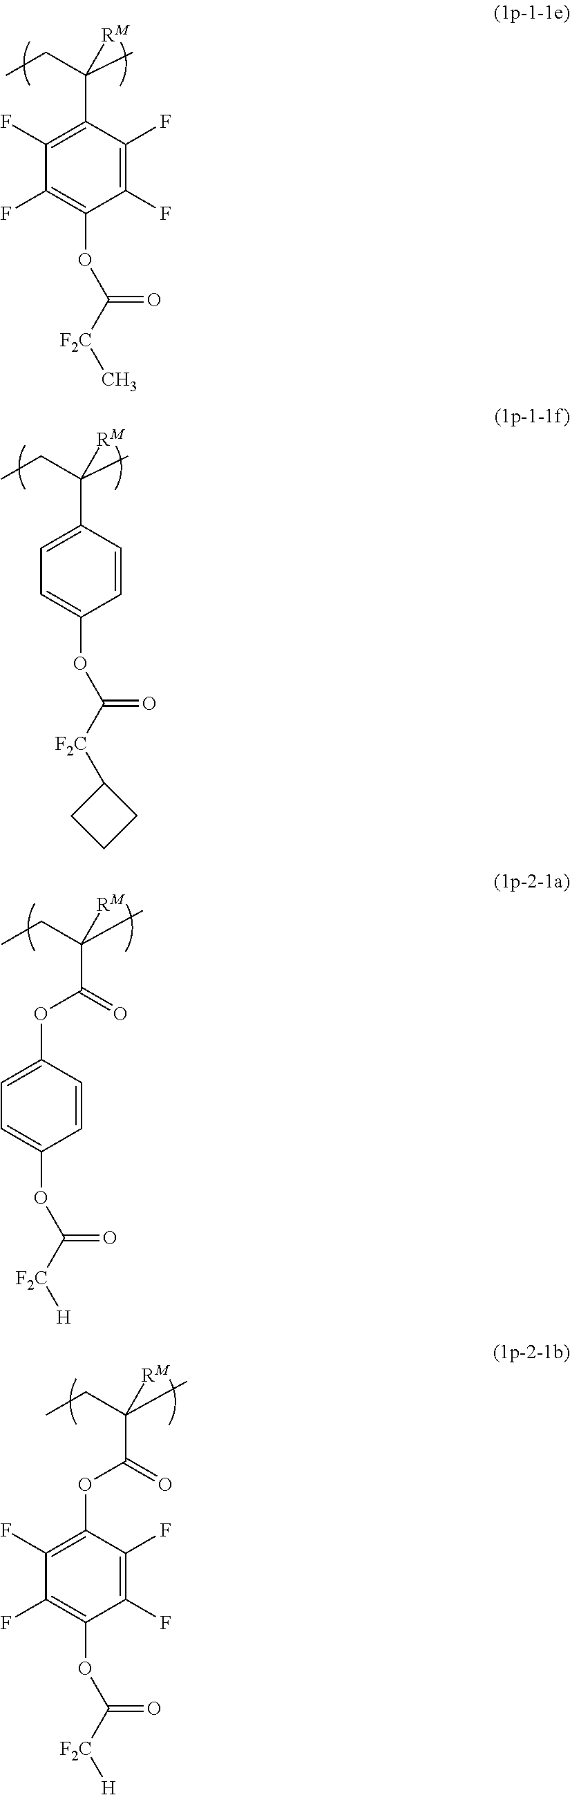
C1(C(CC)(C)[RM])=C(F)C(F)=C(OC([F2C]C)=O)C(F)=C1F.C1(C(CC)(C)[RM])=CC=C(OC([F2C]C2CCC2)=O)C=C1.C1(OC(=O)C(C)(CC)[RM])=CC=C(OC([F2C][H])=O)C=C1.C1(OC(=O)C(C)(CC)[RM])=C(F)C(F)=C(OC([F2C][H])=O)C(F)=C1F
